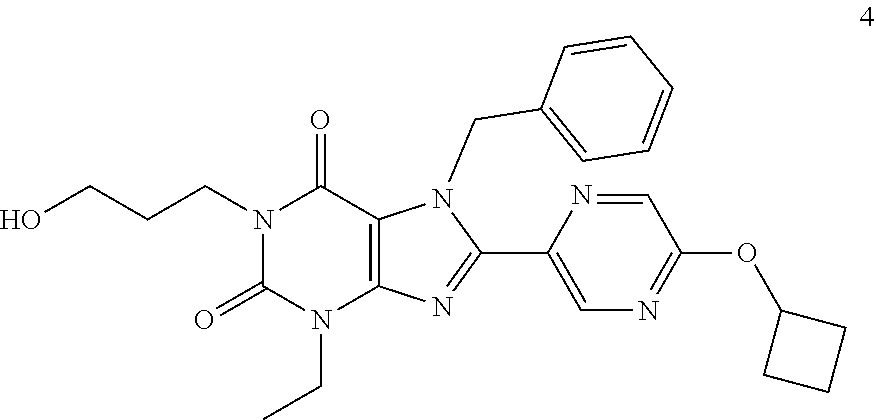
C1(CN2C3=C(N(CC)C(=O)N(CCCO)C3=O)N=C2C2=CN=C(OC3CCC3)C=N2)=CC=CC=C1
